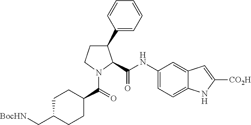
C1(NC(=O)C2C(C3=CC=CC=C3)CCN2C(=O)C2CCC(C[BocHN])CC2)=CC=C2C(=C1)C=C([CO2H])N2
